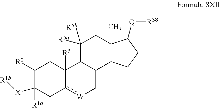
C1([R2])C([R1a])([X][R1b])Cc2[W]CC3C(C2([R3])C1)C([R5b])([R5a])CC1(C)C3CCC1[Q][R38]
